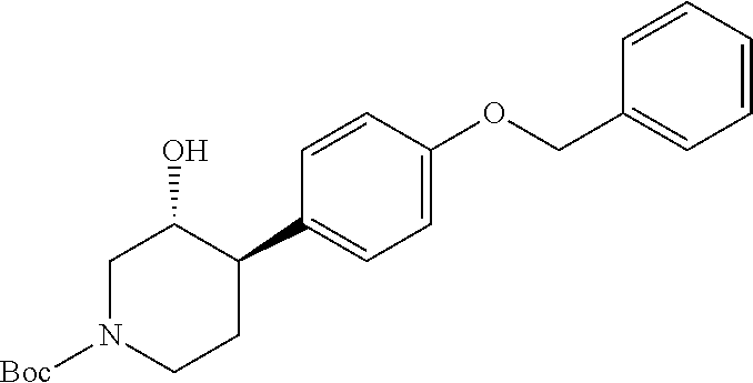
C1N([Boc])CCC(C2=CC=C(OCC3=CC=CC=C3)C=C2)C1O
